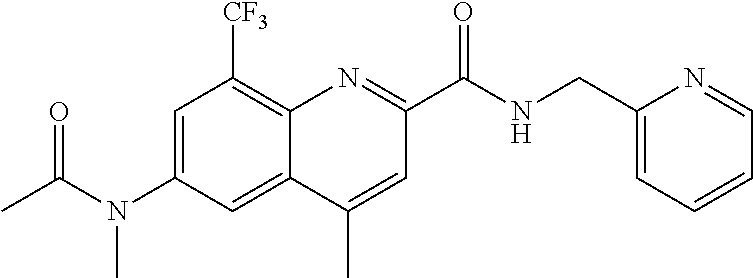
C1=C(N(C(C)=O)C)C=C2C(=C1[CF3])N=C(C(NCC1=CC=CC=N1)=O)C=C2C
